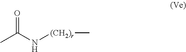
CC(N[(CH2)r]C)=O
